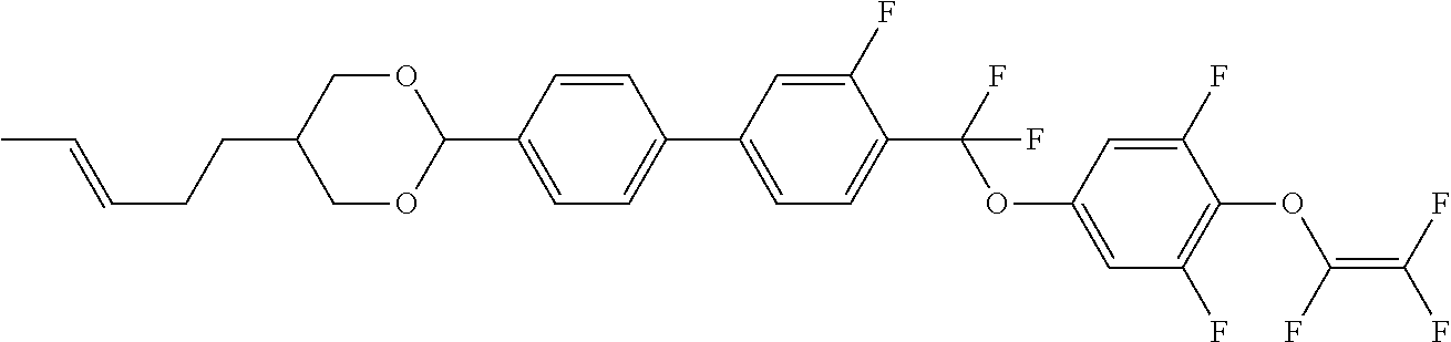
C1(C2=CC=C(C(F)(OC3=CC(F)=C(OC(F)=C(F)F)C(F)=C3)F)C(F)=C2)=CC=C(C2OCC(CCC=CC)CO2)C=C1
